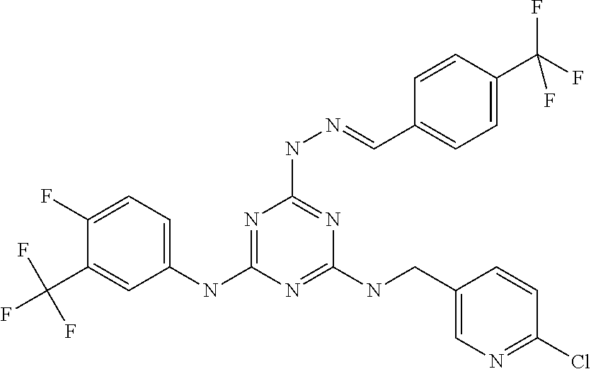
C1(NC2=NC(NN=CC3=CC=C(C(F)(F)F)C=C3)=NC(NCC3=CN=C(Cl)C=C3)=N2)=CC=C(F)C(C(F)(F)F)=C1
